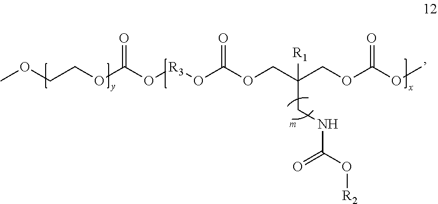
O([R3]OC(OCC(COC(OC)=O)([R1])CNC(=O)O[R2])=O)C(OCCOC)=O
